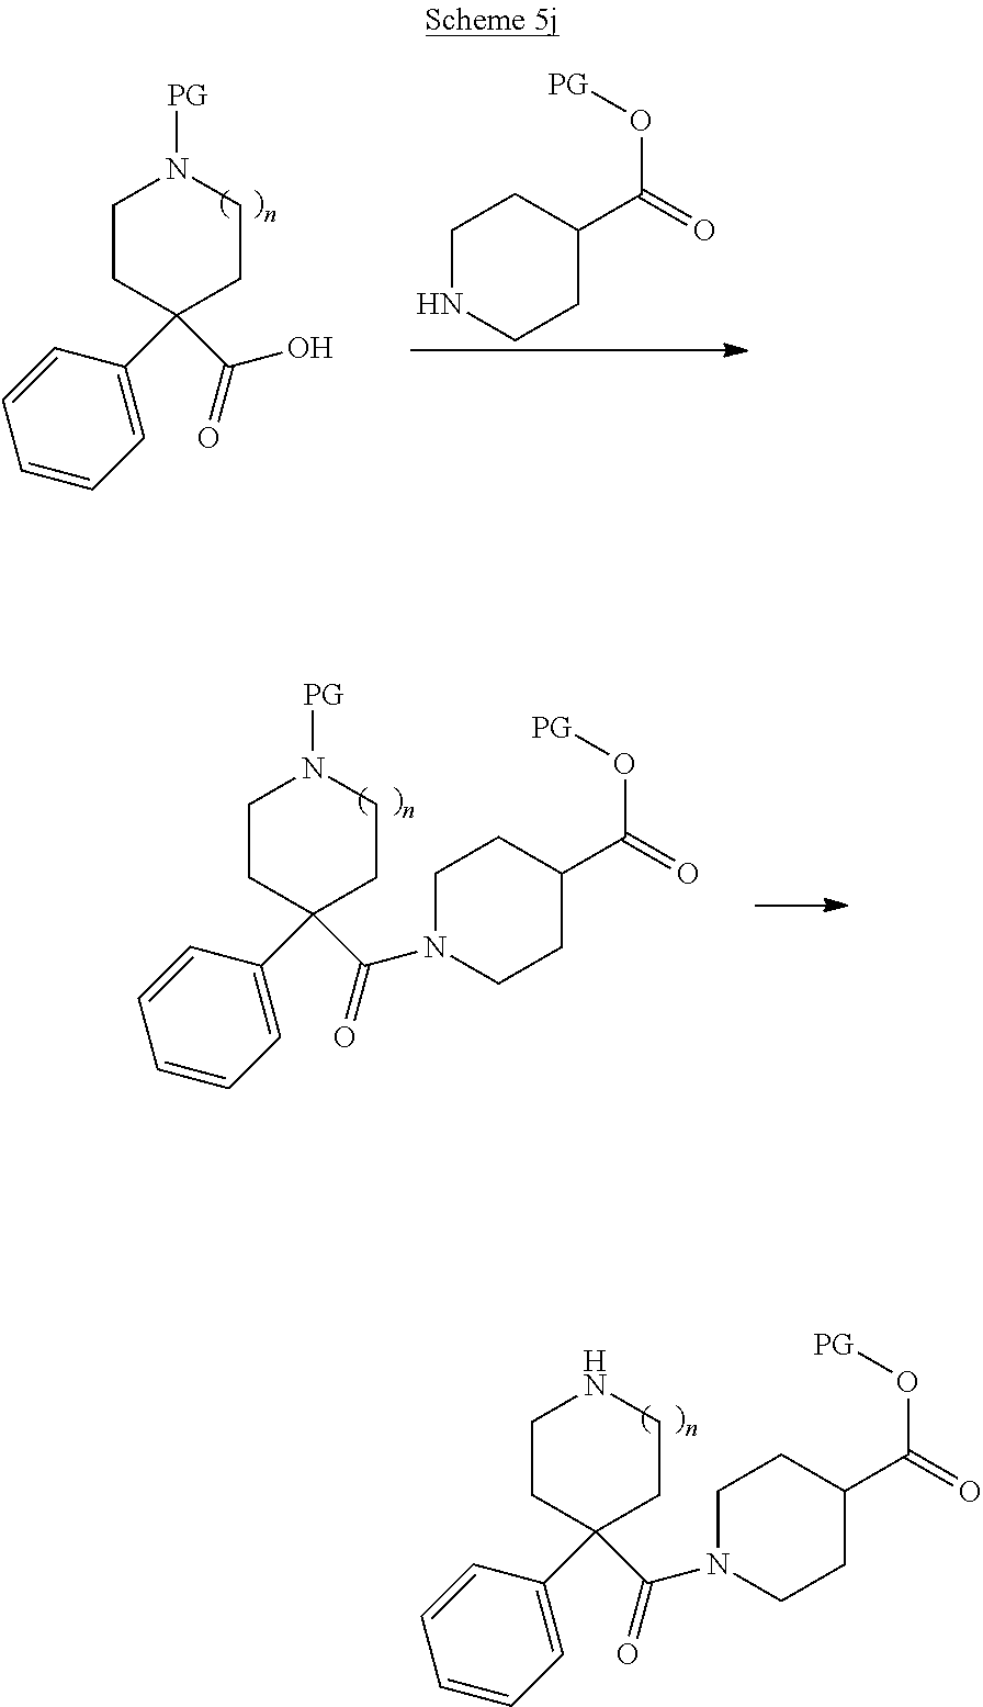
C1NCCC(C(=O)O[PG])C1.C1CC(C2=CC=CC=C2)(C(=O)O)CCN1[PG].C1CC(C2=CC=CC=C2)(C(=O)N2CCC(C(=O)O[PG])CC2)CCN1[PG].C1CC(C2=CC=CC=C2)(C(=O)N2CCC(C(=O)O[PG])CC2)CCN1
